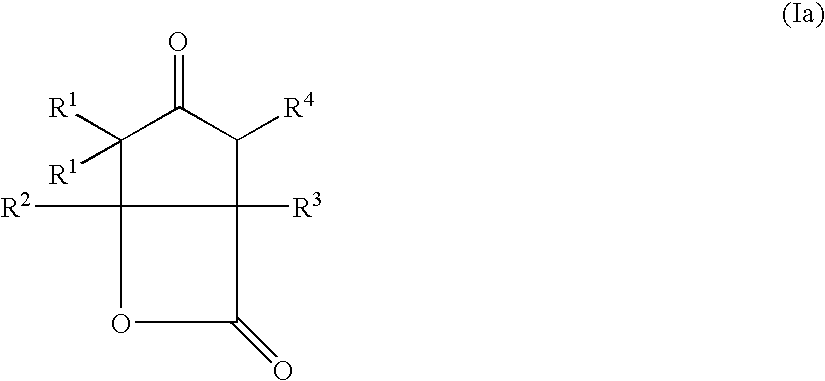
C12([R3])C([R4])C(=O)C([R1])([R1])C1([R2])OC2=O
